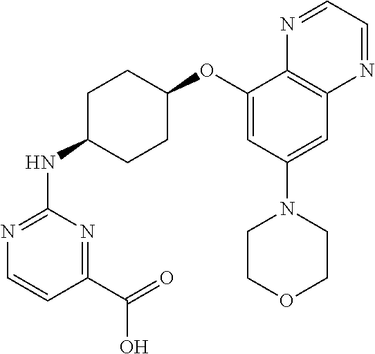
C1(C(O)=O)=NC(NC2CCC(OC3=CC(N4CCOCC4)=CC4=C3N=CC=N4)CC2)=NC=C1
